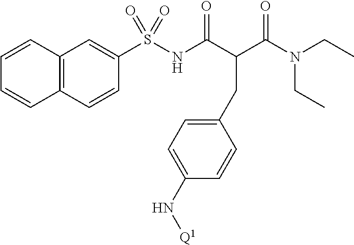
C1=CC2=C(C=C1)C=CC(S(NC(C(C(N(CC)CC)=O)CC1=CC=C(N[Q1])C=C1)=O)(=O)=O)=C2
